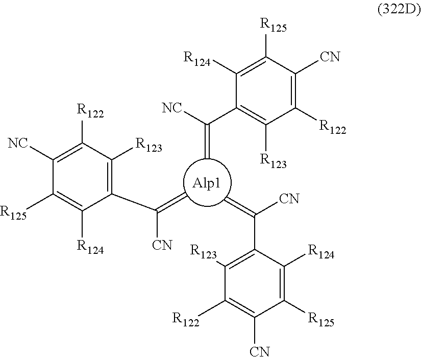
C1([R124])=C([R125])C([CN])=C([R122])C([R123])=C1C([NC])=C.[Alp1].C1([R123])=C(C(=C)[CN])C([R124])=C([R125])C([CN])=C1[R122].C1([NC])=C([R122])C([R123])=C(C(=C)[CN])C([R124])=C1[R125]
